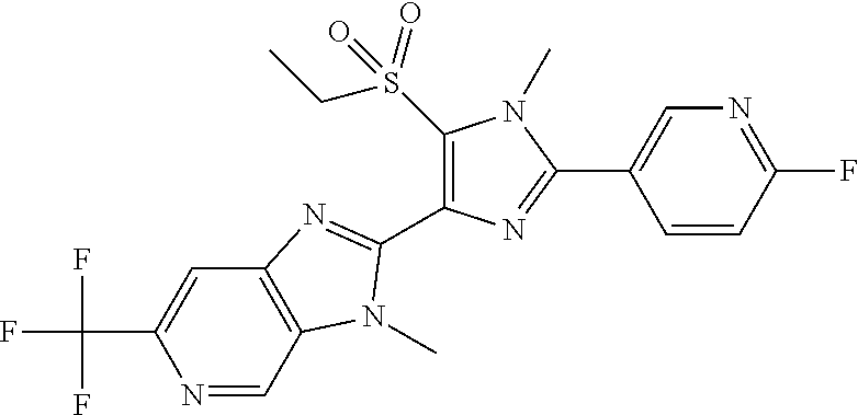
N1=CC2=C(C=C1C(F)(F)F)N=C(C1=C(S(CC)(=O)=O)N(C)C(C3=CN=C(F)C=C3)=N1)N2C
